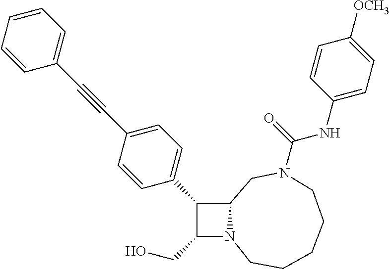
C1(CO)C(C2=CC=C(C#CC3=CC=CC=C3)C=C2)C2CN(C(NC3=CC=C([OCH3])C=C3)=O)CCCCCN12
